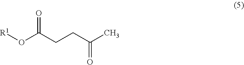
[R1]OC(CCC(C)=O)=O
